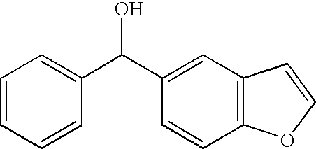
C1=CC=CC(C(C2=CC3=C(C=C2)OC=C3)O)=C1
